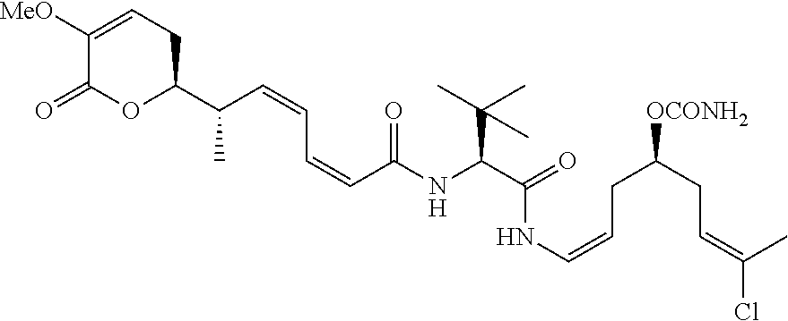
C1([MeO])=CCC(C(C)C=CC=CC(=O)NC(C(C)(C)C)C(=O)NC=CCC(CC=C(C)Cl)[OCONH2])OC1=O
